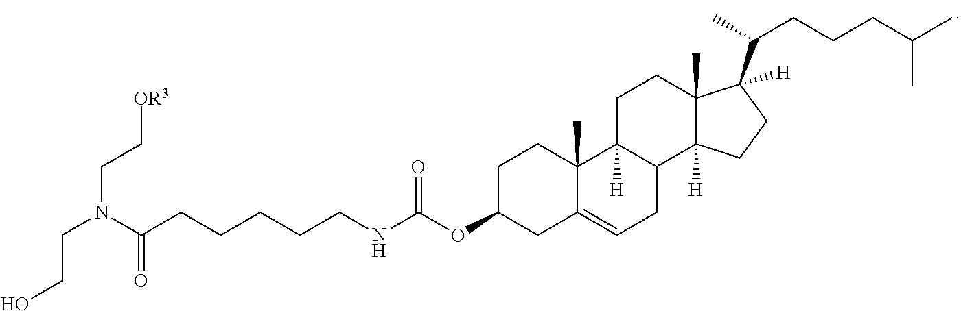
C1C(OC(NCCCCCC(N(CCO)CC[OR3])=O)=O)CC2=CCC3C([H])(C2(C)C1)CCC1(C)C3([H])CCC1(C(C)CCCC(C)C)[H]
